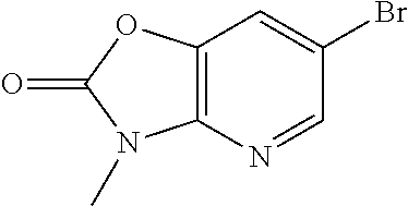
BrC1=CC2=C(N=C1)N(C)C(=O)O2
